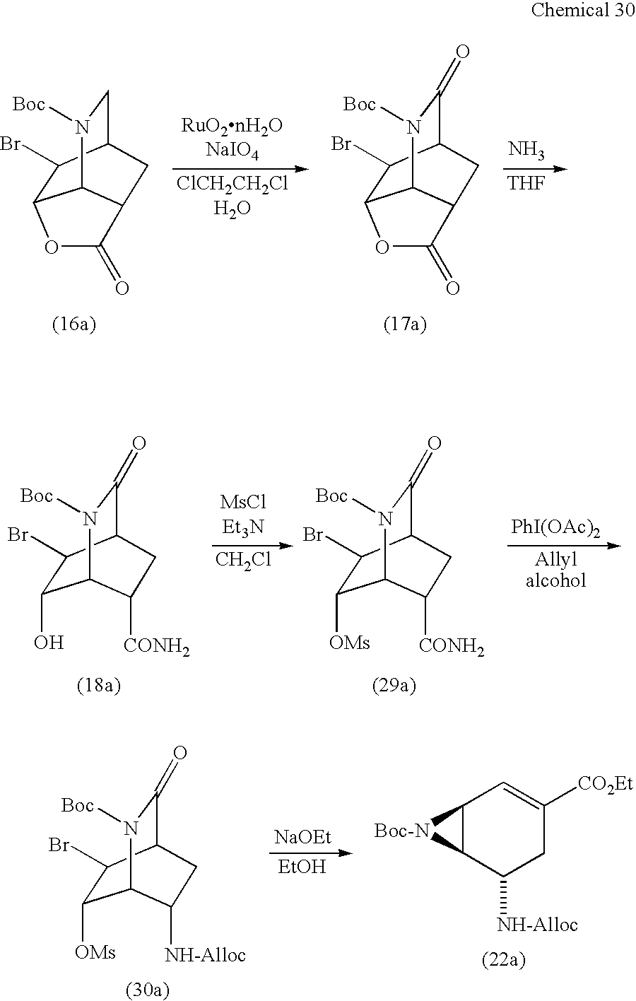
C12C(Br)C3CN([Boc])C1C(C3)C(=O)O2.[RuO2nH2ONaIO4].[ClCH2CH2ClH2O].C12C(Br)C3C(=O)N([Boc])C1C(C3)C(=O)O2.N.[THF].C1(O)C(Br)C2C(=O)N([Boc])C1C([CONH2])C2.[MsClEt3N].[CH2Cl].C1([OMs])C(Br)C2C(=O)N([Boc])C1C([CONH2])C2.[PhI(OAc)2].[Allylalcohol].[NaOEt].[EtOH].C1([OMs])C(Br)C2C(=O)N([Boc])C1C([NH-Alloc])C2.C12C(C([NH-Alloc])CC([CO2Et])=C1)[Boc-N]2
